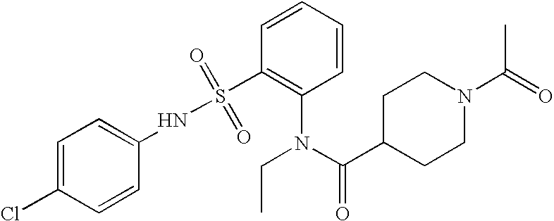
C1=C(Cl)C=CC(NS(C2=C(N(C(=O)C3CCN(C(=O)C)CC3)CC)C=CC=C2)(=O)=O)=C1
